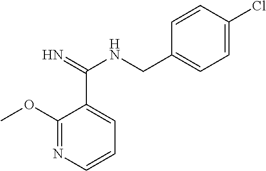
C1(OC)=NC=CC=C1C(=N)NCC1=CC=C(Cl)C=C1
